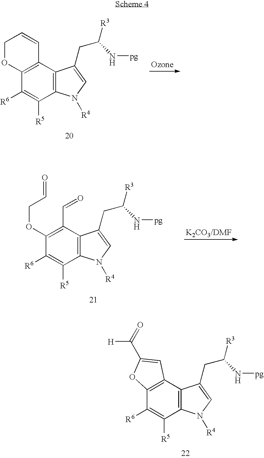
C12=C(C3=C(C([R6])=C1[R5])OCC=C3)C(CC(N[pg])[R3])=CN2[R4].C12=C(C(C=O)=C(OCC=O)C([R6])=C1[R5])C(CC([R3])N[pg])=CN2[R4].C12=C(C3=C(C([R6])=C1[R5])OC(C([H])=O)=C3)C(CC([R3])N[pg])=CN2[R4]
